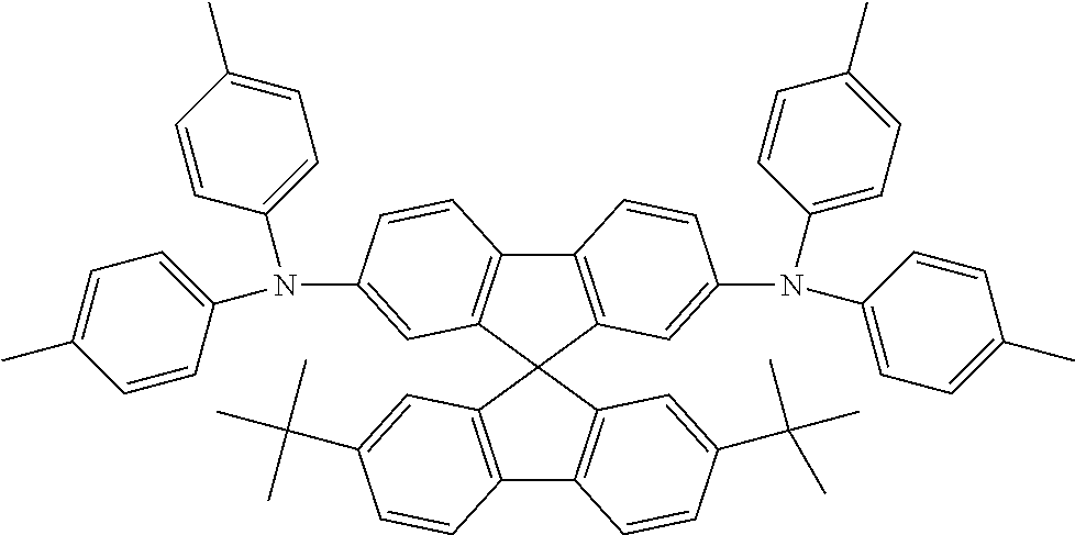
C12=C(C3(C4=C1C=CC(C(C)(C)C)=C4)C1=C(C4=C3C=C(N(C3=CC=C(C)C=C3)C3=CC=C(C)C=C3)C=C4)C=CC(N(C3=CC=C(C)C=C3)C3=CC=C(C)C=C3)=C1)C=C(C(C)(C)C)C=C2
